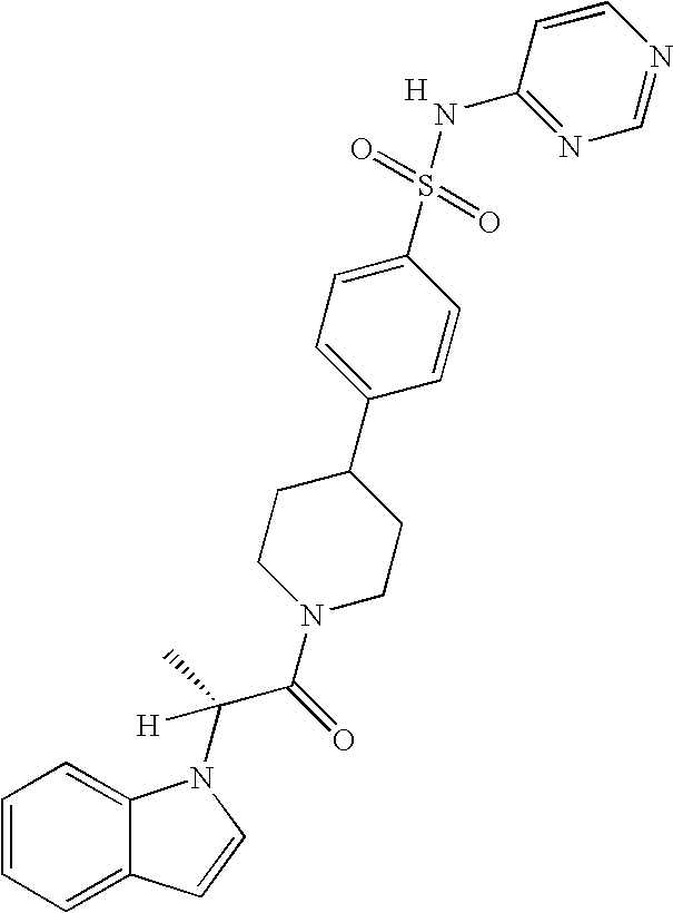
[H].C1=CC=C2C(=C1)N(C(C(N1CCC(C3=CC=C(S(=O)(=O)NC4=NC=NC=C4)C=C3)CC1)=O)(C)[H])C=C2
